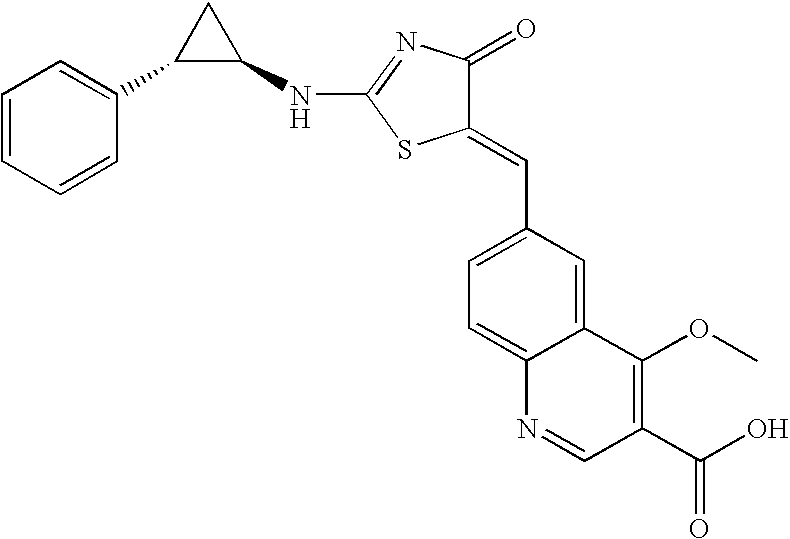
N(C1=NC(=O)C(=CC2=CC=C3C(=C2)C(OC)=C(C(O)=O)C=N3)S1)C1C(C2=CC=CC=C2)C1
